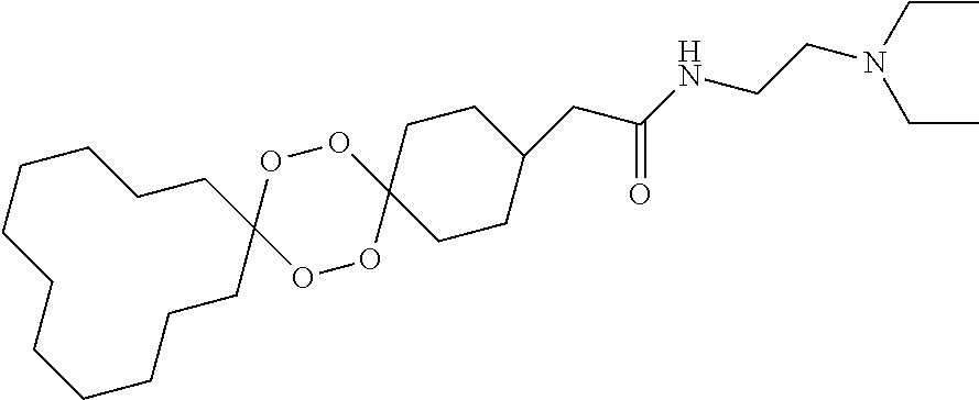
O1OC2(OOC13CCCCCCCCCCC3)CCC(CC(NCCN(CC)CC)=O)CC2
